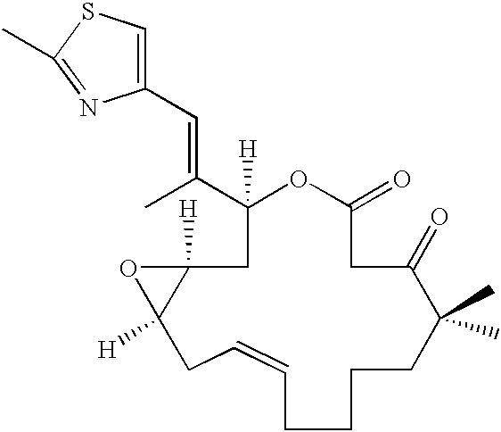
C1([H])(C(C)=CC2=CSC(C)=N2)CC2([H])C([H])(CC=CCCCCC(C)(C)C(=O)CC(=O)O1)O2
